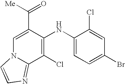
C1(NC2=C(Cl)C3=NC=CN3C=C2C([Me])=O)=CC=C(Br)C=C1Cl
